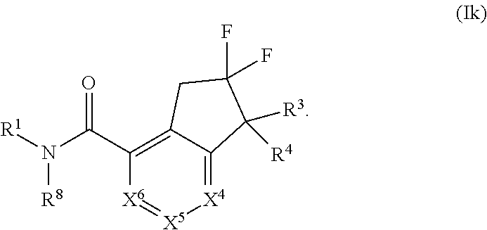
[X4]1=C2C(=C(C(N([R1])[R8])=O)[X6]=[X5]1)CC(F)(F)C2([R3])[R4]
